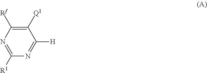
C1([Rf])=C([Q1])C([H])=NC([R1])=N1
